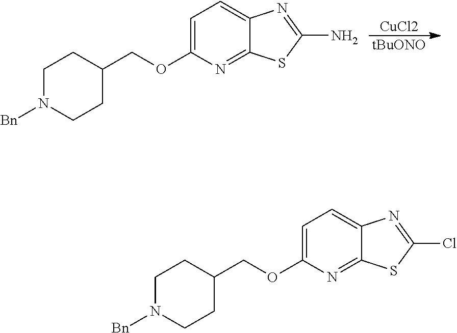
[CuCl2].[tBuONO].C1N([Bn])CCC(COC2=CC=C3C(=N2)SC(N)=N3)C1.C1N([Bn])CCC(COC2=CC=C3C(=N2)SC(Cl)=N3)C1
